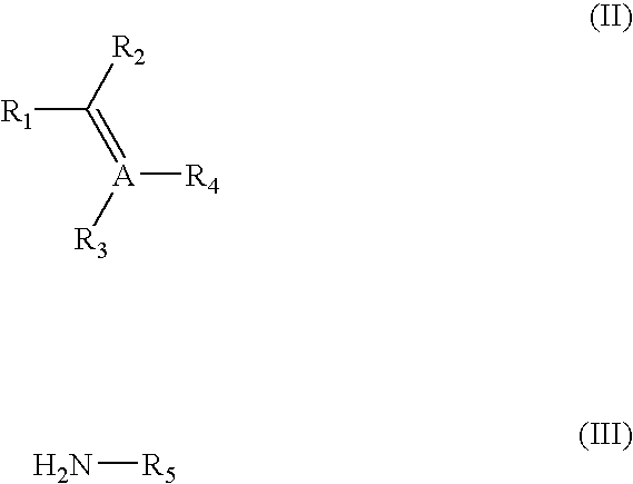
[R1]C(=[A]([R3])[R4])[R2].N[R5]
